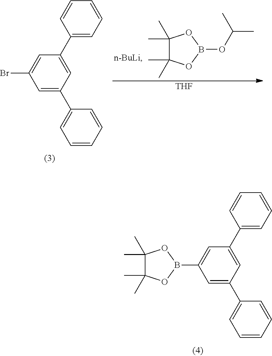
C1(C)(C)C(C)(C)OB(C2=CC(C3=CC=CC=C3)=CC(C3=CC=CC=C3)=C2)O1.C1=C(C2=CC=CC=C2)C=C(C2=CC=CC=C2)C=C1Br.C1(C)(C)C(C)(C)OB(OC(C)C)O1.[THF]
